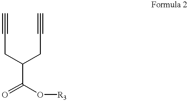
C(CC#C)(CC#C)C(=O)O[R3]
